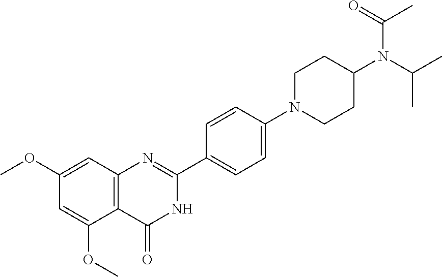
C12=C(C=C(OC)C=C1OC)N=C(C1=CC=C(N3CCC(N(C(C)C)C(=O)C)CC3)C=C1)NC2=O
